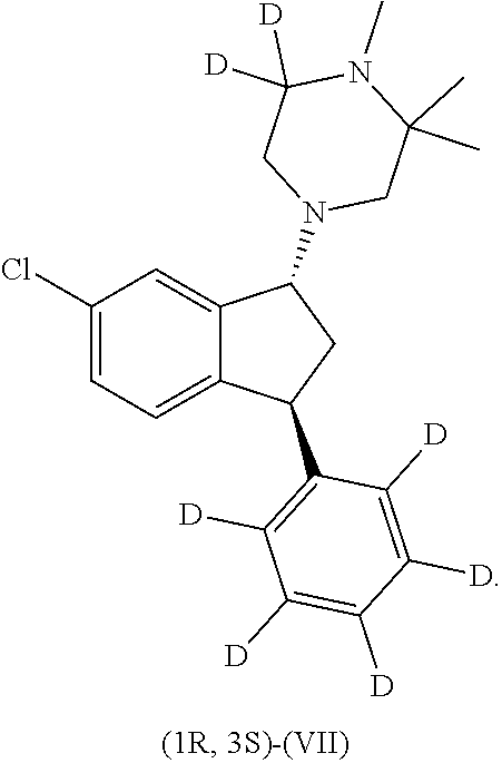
C1(Cl)=CC=C2C(=C1)C(N1CC(C)(C)N(C)C([D])([D])C1)CC2C1=C([D])C([D])=C([D])C([D])=C1[D]
